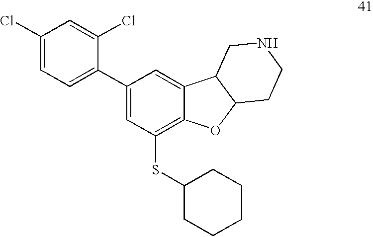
C1(Cl)=CC=C(C2=CC(SC3CCCCC3)=C3C(=C2)C2C(O3)CCNC2)C(Cl)=C1
